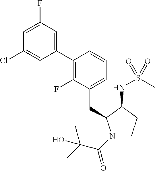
C(C1=CC=CC(C2=CC(F)=CC(Cl)=C2)=C1F)C1N(C(C(C)(O)C)=O)CCC1NS(C)(=O)=O
